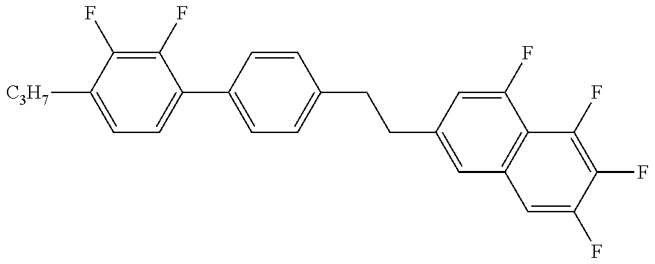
C1=C([C3H7])C(F)=C(F)C(C2=CC=C(CCC3=CC4=C(C(F)=C3)C(F)=C(F)C(F)=C4)C=C2)=C1
